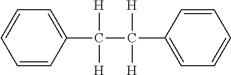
C1=CC(C([H])([H])C([H])(C2=CC=CC=C2)[H])=CC=C1
